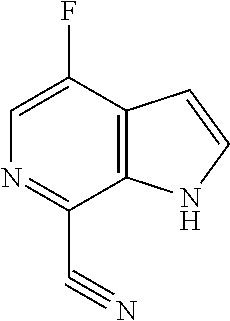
C1=C(F)C2=C(C(C#N)=N1)NC=C2
